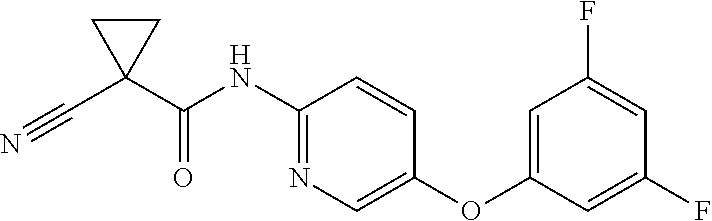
C1(NC(C2(C#N)CC2)=O)=NC=C(OC2=CC(F)=CC(F)=C2)C=C1
